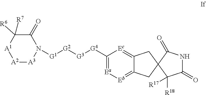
C1(=O)NC(=O)C2(C1([R17])[R18])CC1=[Ec]C([G4][G3][G2][G1]N3C(=O)C([R7])([R6])[A1][A2][A3]3)=[Ea][Eb]=C1C2
